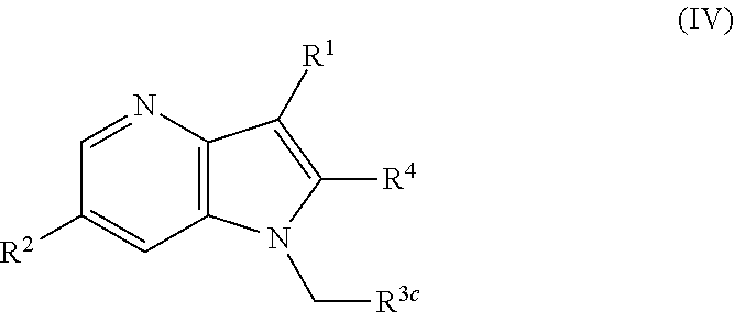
C1([R2])=CC2=C(N=C1)C([R1])=C([R4])N2C[R3c]
